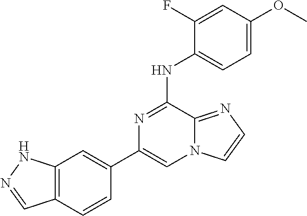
C12=C(C=CC(C3=CN4C(=NC=C4)C(NC4=CC=C(OC)C=C4F)=N3)=C1)C=NN2
